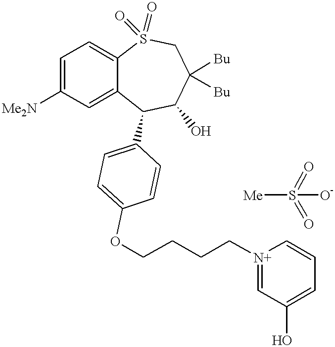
C1=C([Me2N])C=C2C(=C1)S(=O)(=O)CC([Bu])([Bu])C(O)C2C1=CC=C(OCCCC[N+]2=CC(O)=CC=C2)C=C1.S([Me])(=O)(=O)[O-]
